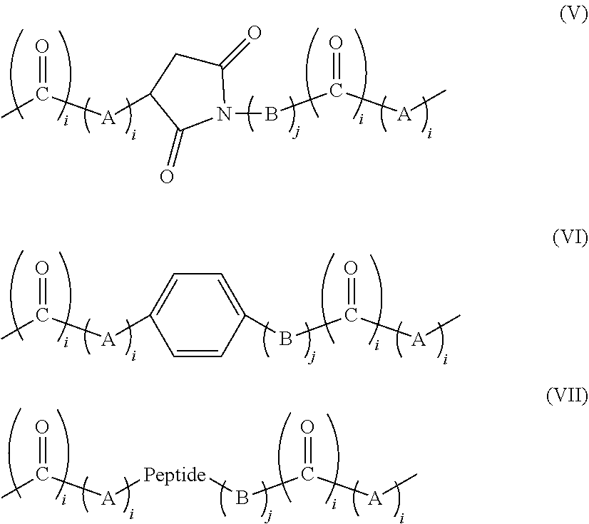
CC([A]C1CC(=O)N(BC([A]C)=O)C1=O)=O.CC([A]C1=CC=C(BC([A]C)=O)C=C1)=O.CC([A][Peptide]BC([A]C)=O)=O
